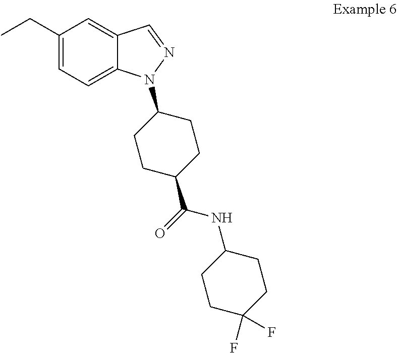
C1(CC)=CC=C2C(=C1)C=NN2C1CCC(C(NC2CCC(F)(F)CC2)=O)CC1
